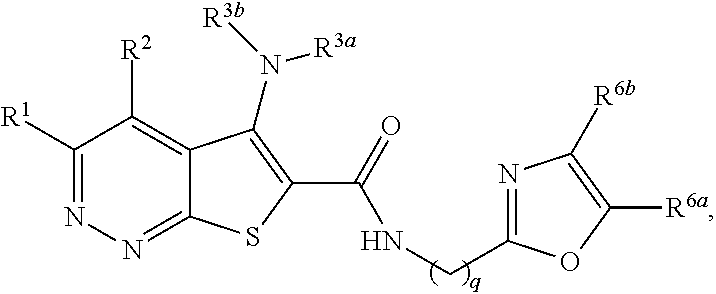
C1([R1])=NN=C2C(=C1[R2])C(N([R3b])[R3a])=C(C(=O)NCC1=NC([R6b])=C([R6a])O1)S2
